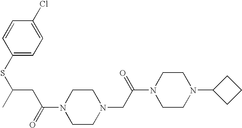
N1(C(=O)CC(SC2=CC=C(Cl)C=C2)C)CCN(CC(N2CCN(C3CCC3)CC2)=O)CC1
